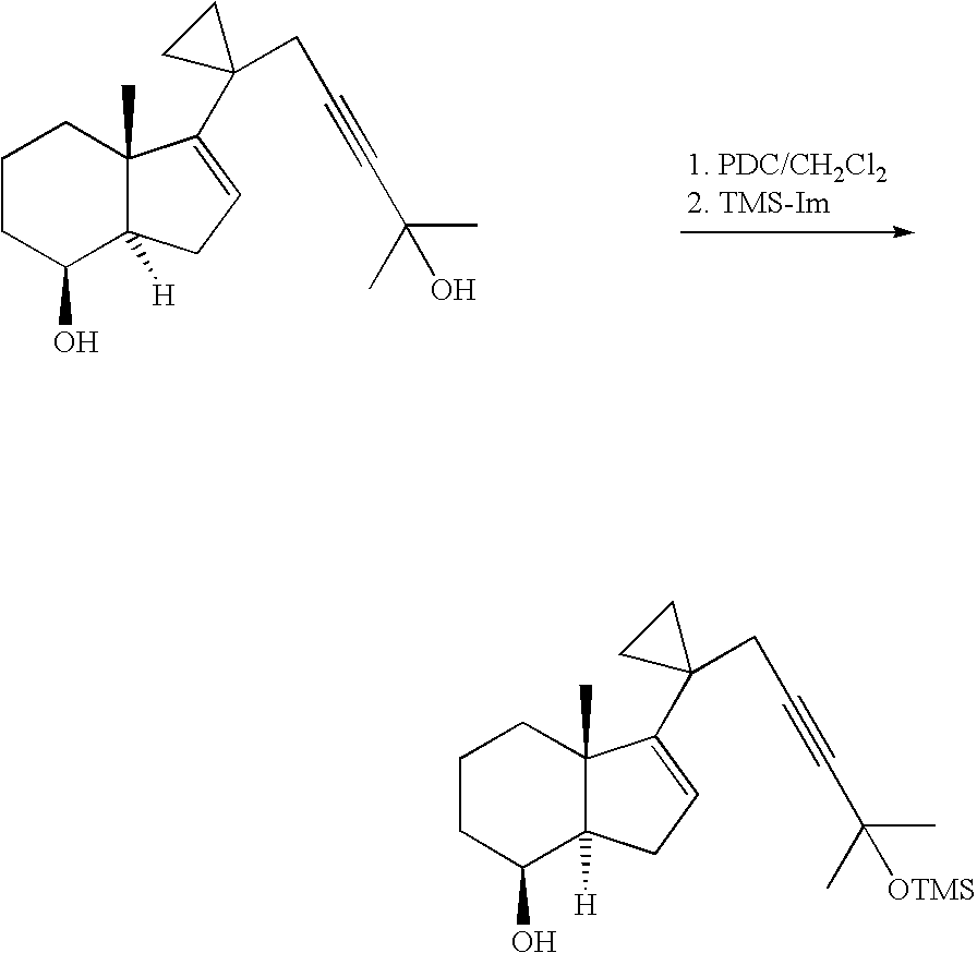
C1CC(O)C2([H])C(C)(C1)C(C1(CC#CC(C)(O)C)CC1)=CC2.C1CC(O)C2([H])C(C)(C1)C(C1(CC#CC(C)([OTMS])C)CC1)=CC2
